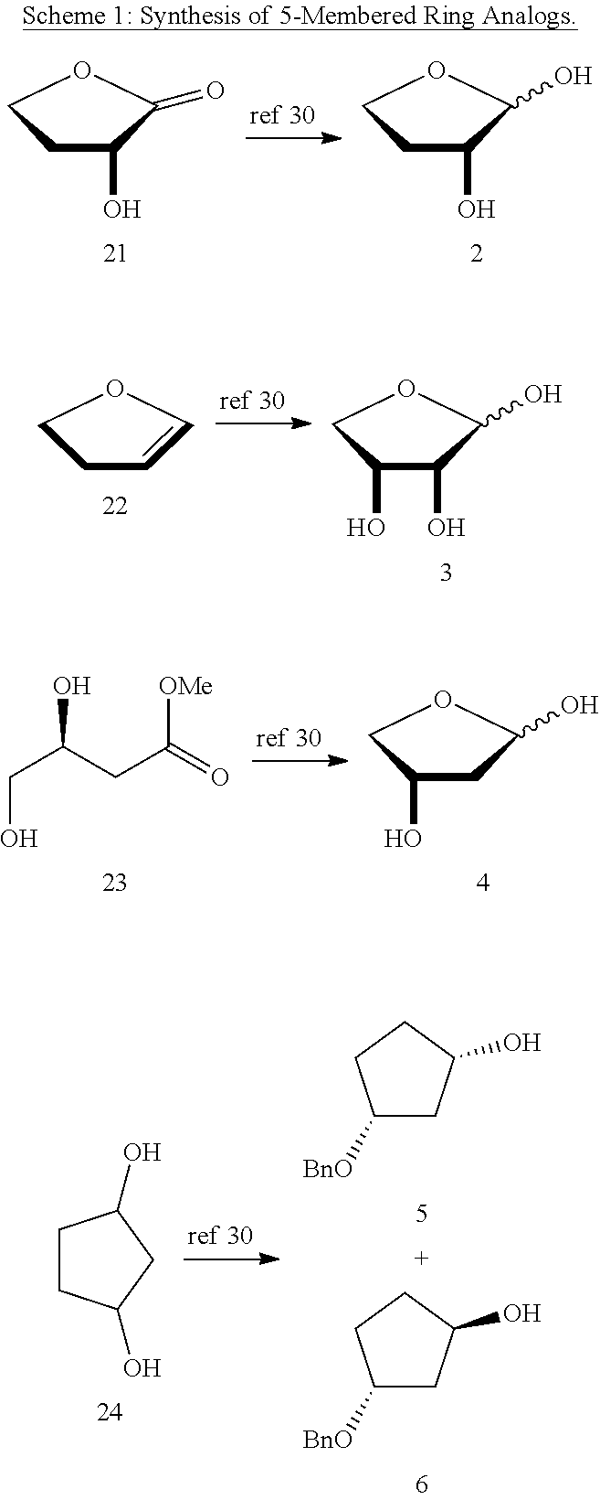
C1C(O)C(O)OC1.C1C(O)C(=O)OC1.C1C=COC1.C1(O)C(O)C(O)OC1.C(O)C(O)CC(=O)[OMe].C1(O)CC(O)OC1.C1([BnO])CC(O)CC1.C1([BnO])CC(O)CC1.C1CC(O)CC1O
